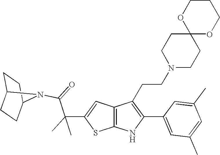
C1C2CCC(C1)N2C(=O)C(C1=CC2=C(S1)NC(C1=CC(C)=CC(C)=C1)=C2CCN1CCC2(CC1)OCCCO2)(C)C
